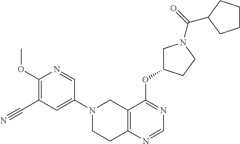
C1(N2CCC3=C(C2)C(OC2CN(C(=O)C4CCCC4)CC2)=NC=N3)=CC(C#N)=C(OC)N=C1
